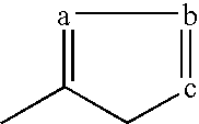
[a]1=C(C)Cc=b1
